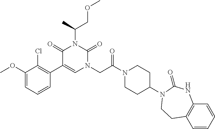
C1(OC)=CC=CC(C2=CN(CC(N3CCC(N4C(=O)NC5=C(C=CC=C5)CC4)CC3)=O)C(=O)N(C(COC)C)C2=O)=C1Cl
